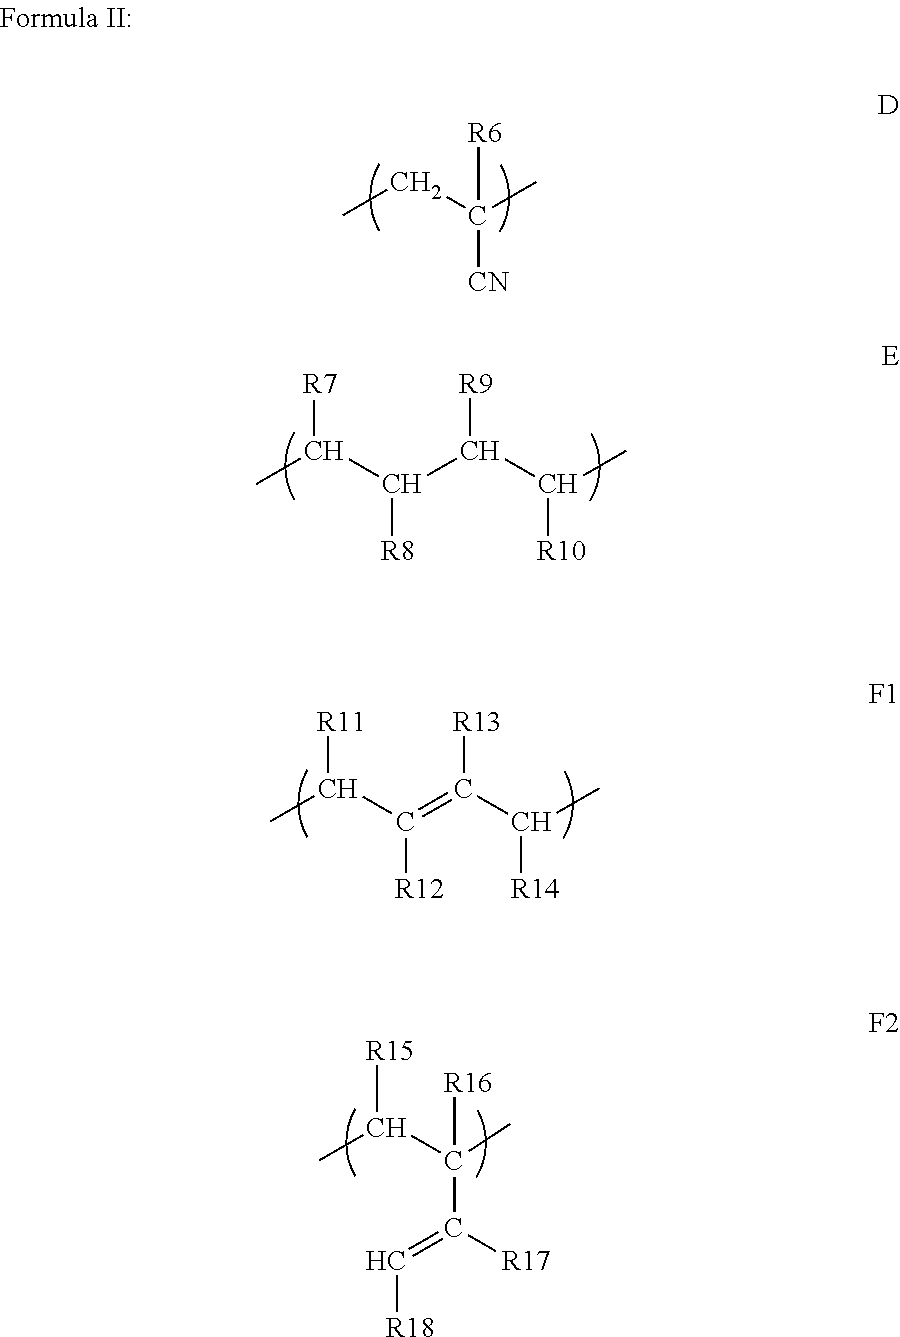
CCC(C)([CN])[R6].CC(C(C(C(C)[R10])[R9])[R8])[R7].CC(C(=C([R13])C(C)[R14])[R12])[R11].CC(C(C([R17])=C[R18])(C)[R16])[R15]
